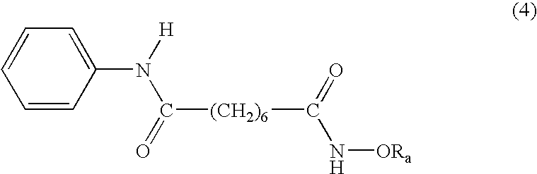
C1(N([H])C(=O)[(CH2)6]C(=O)N[ORa])=CC=CC=C1
